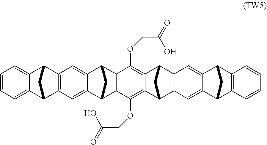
C1(OCC(=O)O)=C2C(=C(OCC(=O)O)C3=C1C1C4=CC5=C(C=C4C3C1)C1C3=CC=CC=C3C5C1)C1C3=C(C2C1)C=C1C(=C3)C2C3=C(C=CC=C3)C1C2
